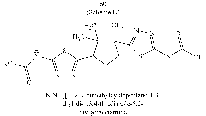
N1=C(NC(C)=O)SC(C2C(C)(C)C(C)(C3=NN=C(NC(C)=O)S3)CC2)=N1
